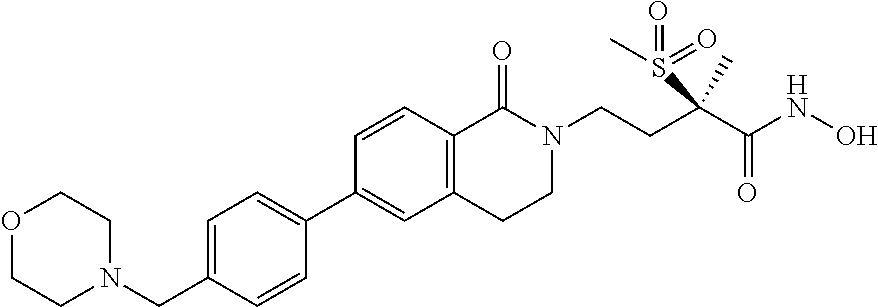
C1=C(CN2CCOCC2)C=CC(C2=CC3=C(C=C2)C(=O)N(CCC(C(NO)=O)(C)S(=O)(=O)C)CC3)=C1
